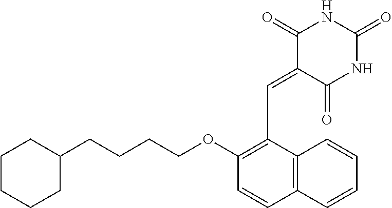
C1CCCC(CCCCOC2=C(C=C3C(=O)NC(=O)NC3=O)C3=C(C=C2)C=CC=C3)C1
